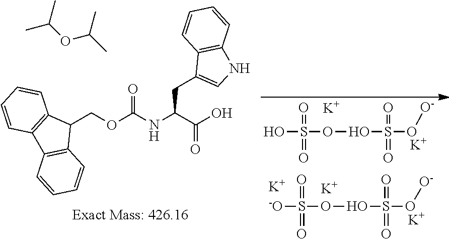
[-O]S(OOS(O[O-])(=O)=O)(=O)=O.[K].[K].[K].OS(OOS(O[O-])(=O)=O)(=O)=O.[K].[K].CC(OC(C)C)C.C1(COC(NC(C(O)=O)CC2=CNC3=C2C=CC=C3)=O)C2=C(C3=C1C=CC=C3)C=CC=C2
